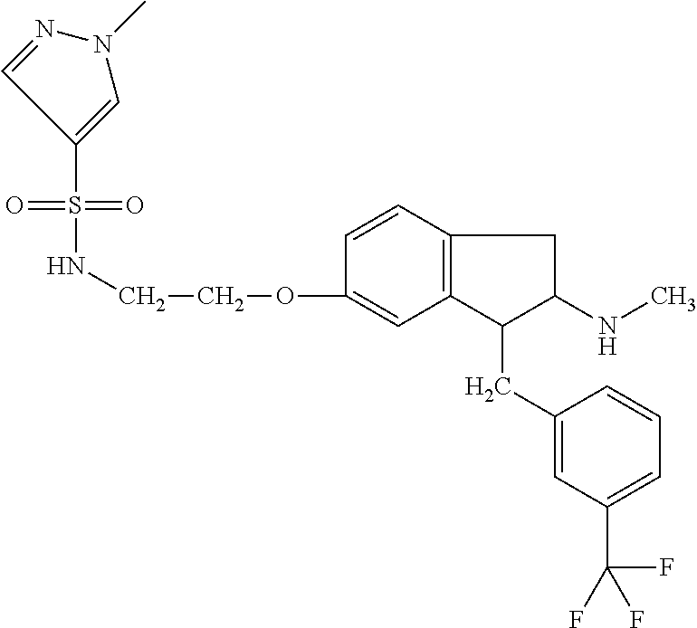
O=S(=O)(C1=CN(C)N=C1)NCCOC1=CC2=C(C=C1)CC(NC)C2CC1=CC(C(F)(F)F)=CC=C1
